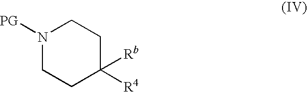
N1([PG])CCC([Rb])([R4])CC1
